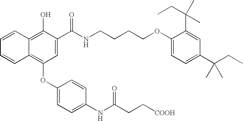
C1=CC2=C(O)C(C(=O)NCCCCOC3=CC=C(C(CC)(C)C)C=C3C(CC)(C)C)=CC(OC3=CC=C(NC(CC[COOH])=O)C=C3)=C2C=C1
